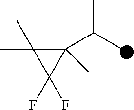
C1(C(C)C)(C)C(C)(C)C1(F)F
